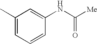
C1(C)=CC=CC(NC([Me])=O)=C1
